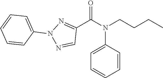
C1=C(N(C(C2=NN(C3=CC=CC=C3)N=C2)=O)CCCC)C=CC=C1
